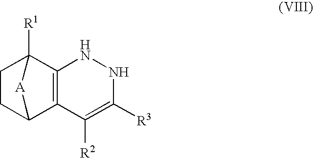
C12=C(C([R2])=C([R3])NN1)C1CCC2([R1])[A]1
